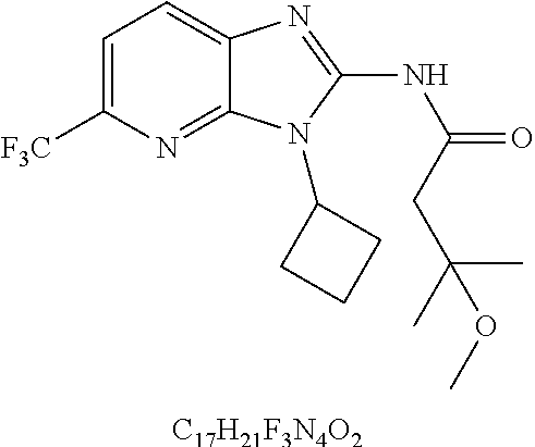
C1=C([F3C])N=C2C(=C1)N=C(NC(=O)CC(C)(C)OC)N2C1CCC1.[C17H21F3N4O2]
